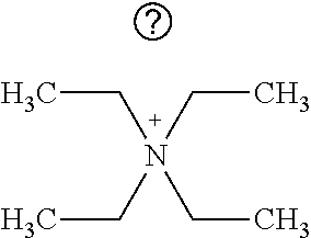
CCN(CC)(CC)CC
